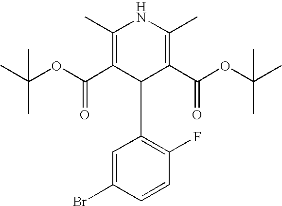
C1(C)=C(C(OC(C)(C)C)=O)C(C2=C(F)C=CC(Br)=C2)C(C(OC(C)(C)C)=O)=C(C)N1
